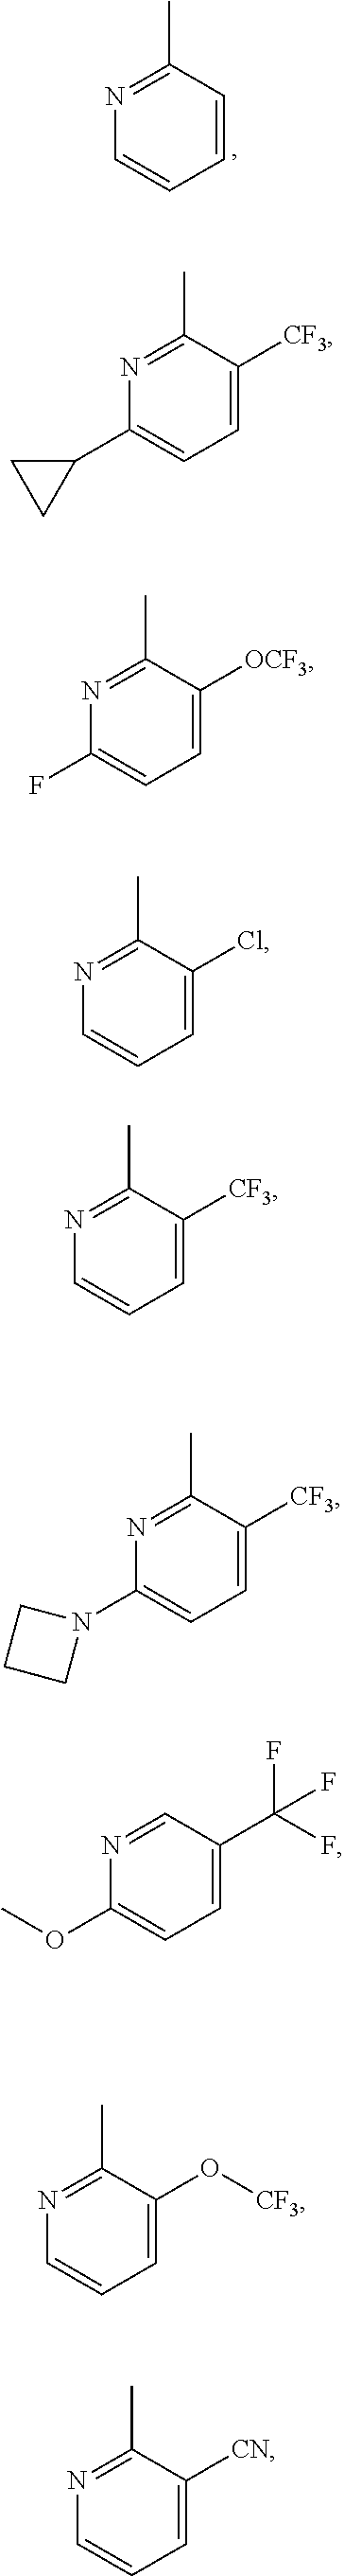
N1=C(C)C=CC=C1.N1=C(C)C([CF3])=CC=C1C1CC1.N1=C(C)C([OCF3])=CC=C1F.N1=C(C)C(Cl)=CC=C1.N1=C(C)C([CF3])=CC=C1.N1=C(C)C([CF3])=CC=C1N1CCC1.N1=CC(C(F)(F)F)=CC=C1OC.CC1=NC=CC=C1O[CF3].CC1=NC=CC=C1[CN]
